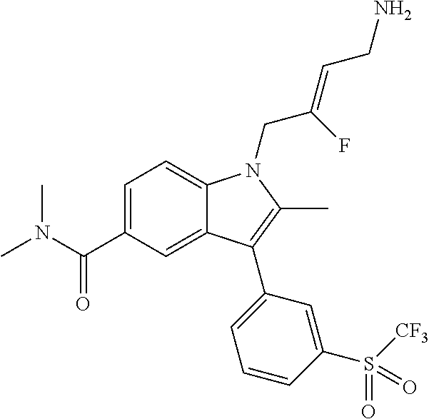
C1=C(C(N(C)C)=O)C=C2C(=C1)N(CC(=CCN)F)C(C)=C2C1=CC=CC(S(=O)(=O)[CF3])=C1
